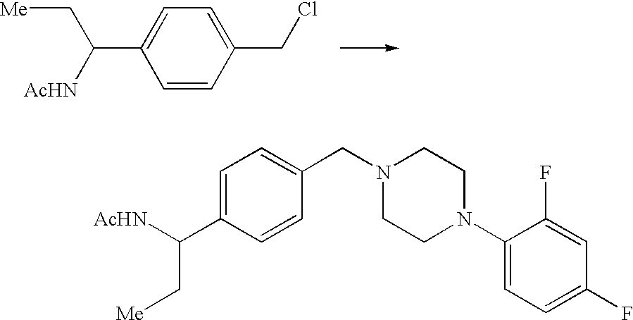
C1(CN2CCN(C3=CC=C(F)C=C3F)CC2)=CC=C(C([AcHN])C[Me])C=C1.C1=C(C([AcHN])C[Me])C=CC(CCl)=C1
